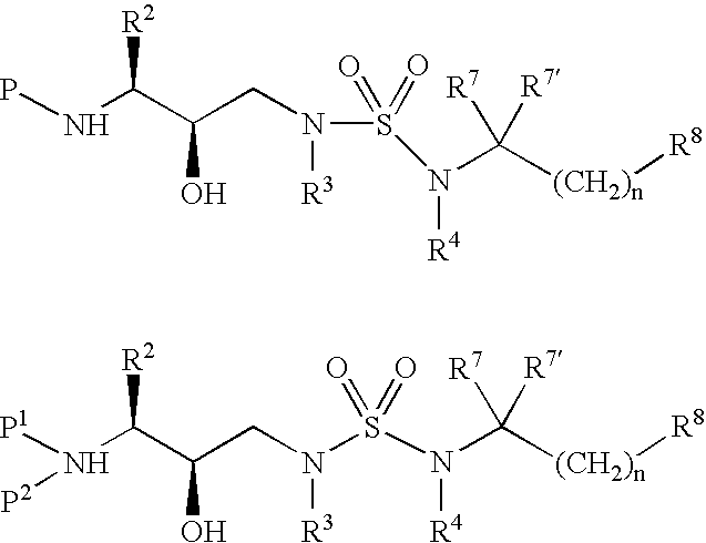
[P1]N(C(C(CN(S(N(C([(CH2)n][R8])([R7])[R7])[R4])(=O)=O)[R3])O)[R2])[P2].PNC(C(CN(S(N(C([(CH2)n][R8])([R7])[R7])[R4])(=O)=O)[R3])O)[R2]
